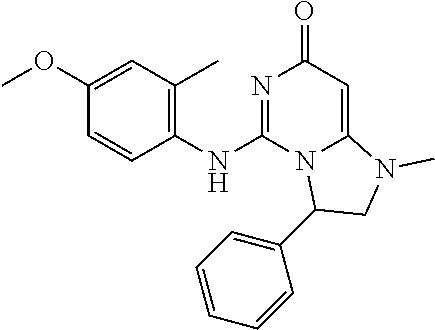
C1(OC)=CC(C)=C(NC2=NC(=O)C=C3N2C(C2=CC=CC=C2)CN3C)C=C1
